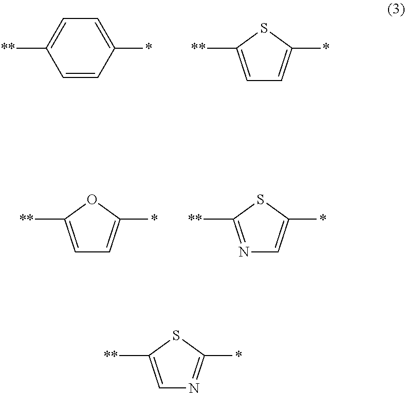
C1=CC(*)=CC=C1[**].[**]C1=CC=C(*)S1.[**]C1=CC=C(*)O1.[**]C1=NC=C(*)S1.[**]C1=CN=C(*)S1
